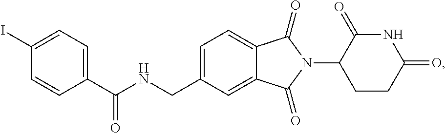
C1=C(CNC(C2=CC=C(I)C=C2)=O)C=C2C(=C1)C(=O)N(C1CCC(=O)NC1=O)C2=O
